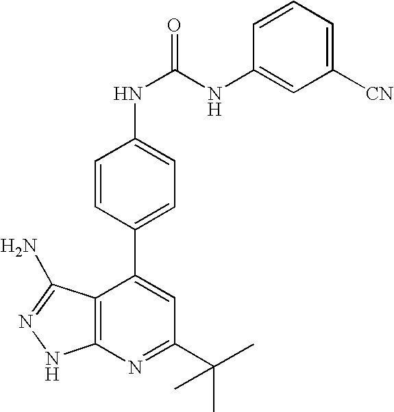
C1(C(C)(C)C)=NC2=C(C(C3=CC=C(NC(=O)NC4=CC([CN])=CC=C4)C=C3)=C1)C(N)=NN2
